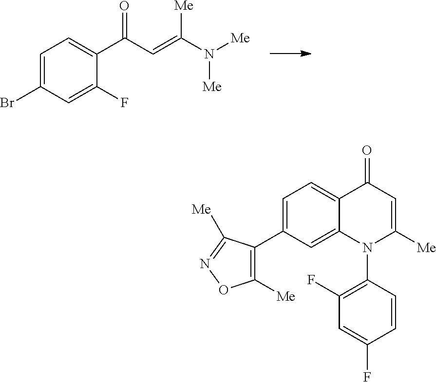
C1=C(Br)C=C(F)C(C(C=C(N([Me])[Me])[Me])=O)=C1.C1([Me])=C(C2=CC=C3C(=C2)N(C2=C(F)C=C(F)C=C2)C([Me])=CC3=O)C([Me])=NO1
